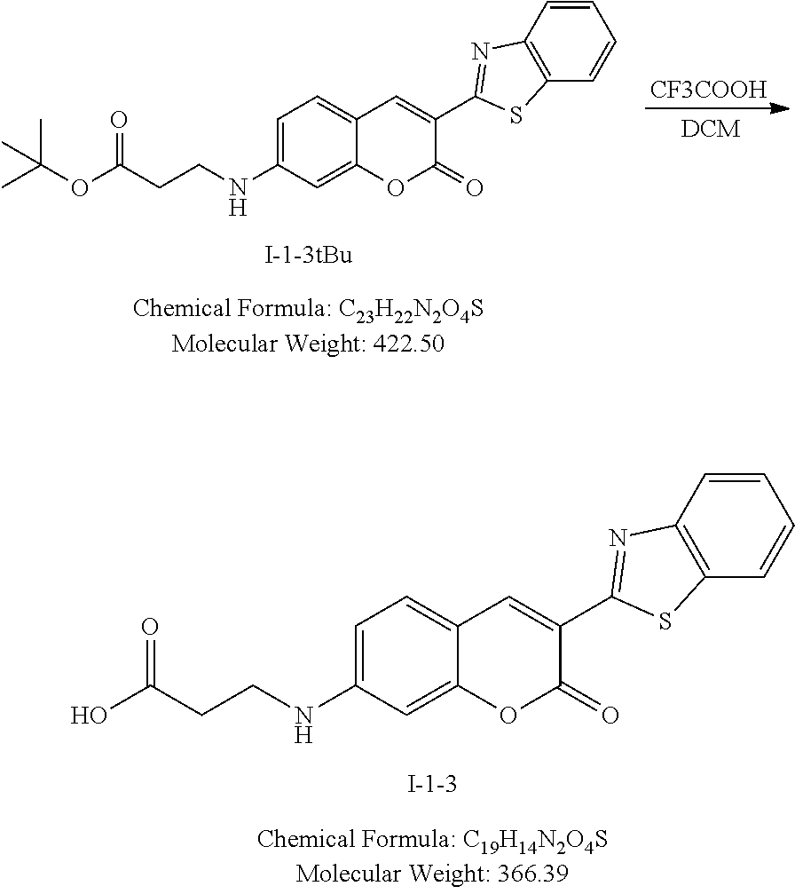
[CF3COOH].C1=C(NCCC(OC(C)(C)C)=O)C=C2C(=C1)C=C(C1=NC3=C(C=CC=C3)S1)C(=O)O2.C1=C(NCCC(O)=O)C=C2C(=C1)C=C(C1=NC3=C(C=CC=C3)S1)C(=O)O2
